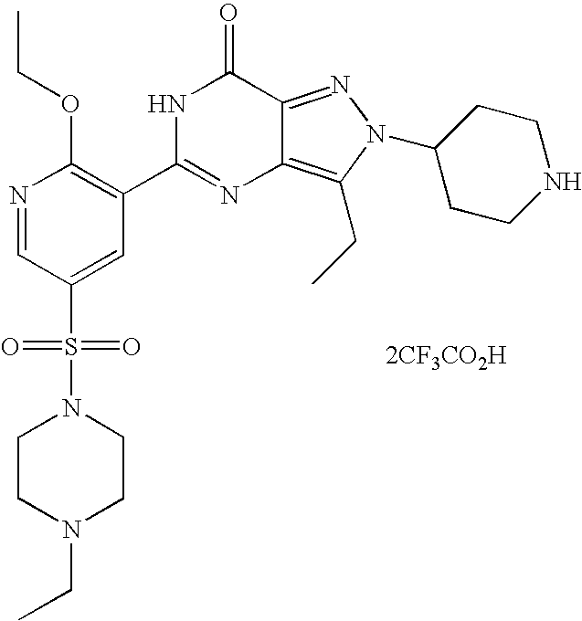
N1=CC(S(N2CCN(CC)CC2)(=O)=O)=CC(C2=NC3=C(CC)N(C4CCNCC4)N=C3C(=O)N2)=C1OCC.[2CF3CO2H]
